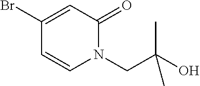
BrC1=CC(=O)N(CC(O)(C)C)C=C1
